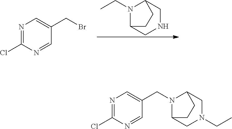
N1=C(Cl)N=CC(CN2C3CN(CC)CC2CC3)=C1.N1(CC)C2CNCC1CC2.N1=C(Cl)N=CC(CBr)=C1
